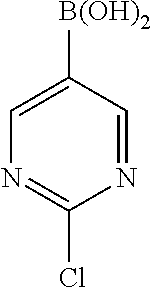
N1=CC([B(OH)2])=CN=C1Cl
